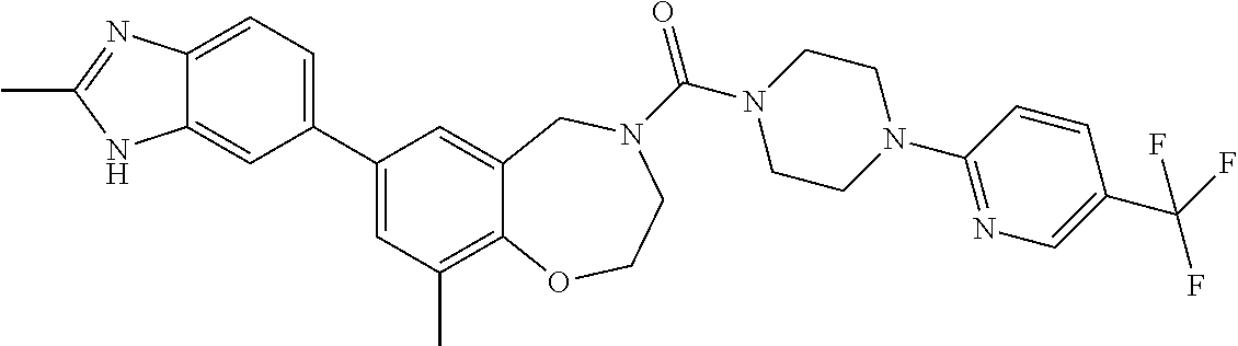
C12=CC=C(C3=CC(C)=C4C(=C3)CN(C(=O)N3CCN(C5=NC=C(C(F)(F)F)C=C5)CC3)CCO4)C=C1NC(C)=N2
